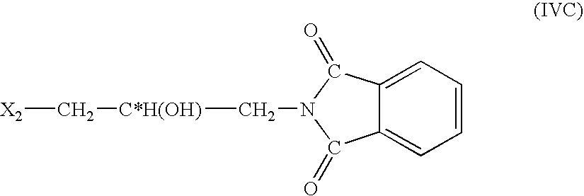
[X2]C[C*H(OH)]CN1C(=O)C2=CC=CC=C2C1=O
